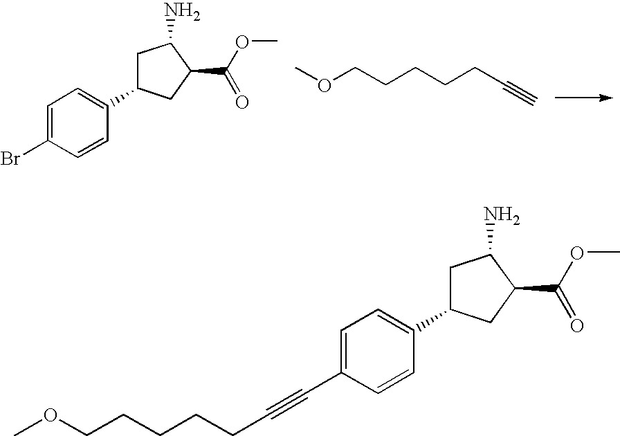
C1=C(Br)C=CC(C2CC(N)C(C(OC)=O)C2)=C1.COCCCCCC#C.COCCCCCC#CC1=CC=C(C2CC(N)C(C(=O)OC)C2)C=C1
